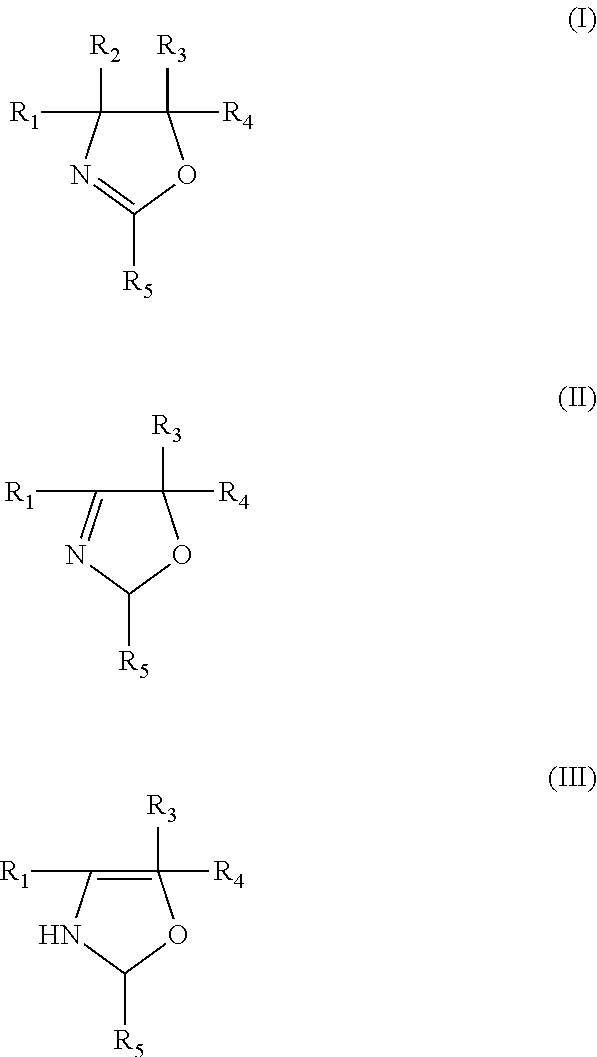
C1([R3])([R4])C([R1])([R2])N=C([R5])O1.C1([R3])([R4])C([R1])=NC([R5])O1.C1([R3])([R4])=C([R1])NC([R5])O1
